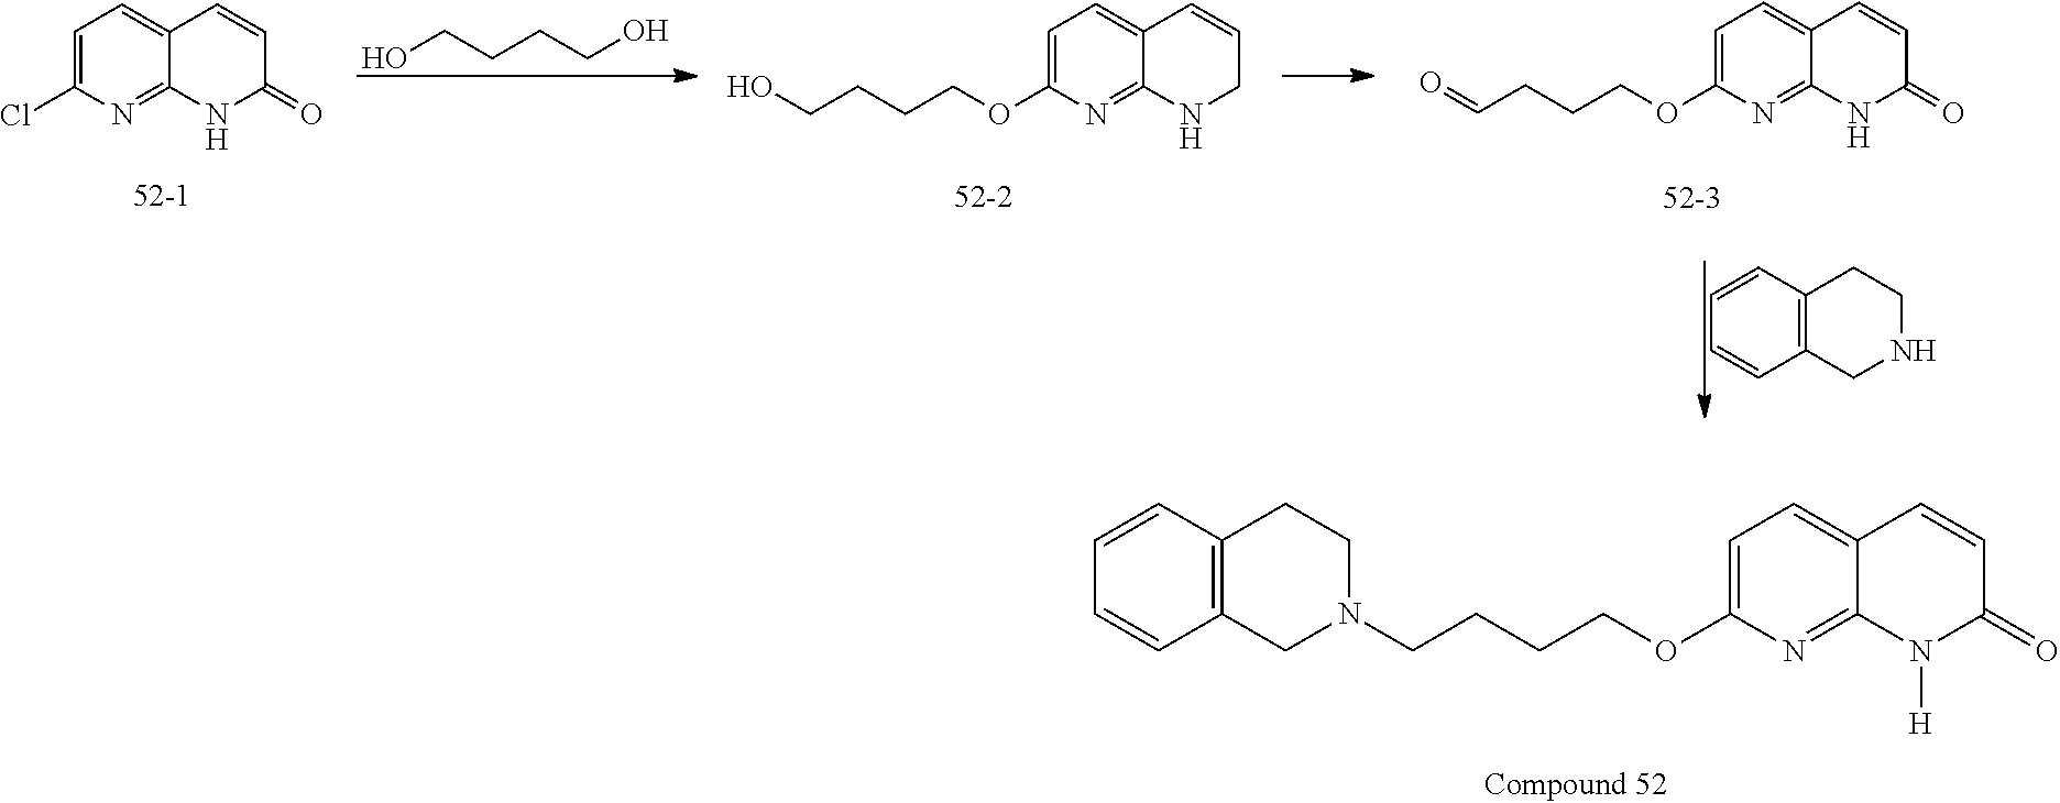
OCCCCO.C1=C(Cl)N=C2C(=C1)C=CC(=O)N2.OCCCCOC1=CC=C2C(=N1)NCC=C2.O=CCCCOC1=CC=C2C(=N1)NC(=O)C=C2.C1=CC2=C(C=C1)CNCC2.N1(CCCCOC2=CC=C3C(=N2)N([H])C(=O)C=C3)CCC2=C(C1)C=CC=C2
